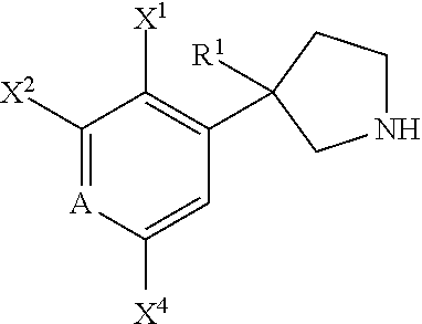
C1([X2])=[A]C([X4])=CC(C2([R1])CCNC2)=C1[X1]
